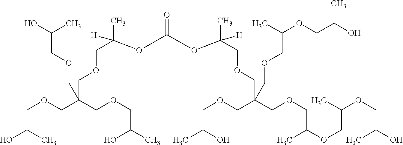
C(C(C)O)OCC(COCC(O)C)(COCC(C)([H])OC(OC(COCC(COCC(O)C)(COCC(C)OCC(OCC(O)C)C)COCC(OCC(O)C)C)(C)[H])=O)COCC(O)C
